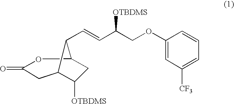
C1C2C([OTBDMS])CC(OC1=O)C2C=CC(COC1=CC([CF3])=CC=C1)[OTBDMS]
